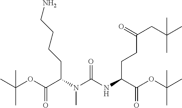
CC(OC(C(N(C(NC(C(OC(C)(C)C)=O)CCC(CC(C)(C)C)=O)=O)C)CCCCN)=O)(C)C
